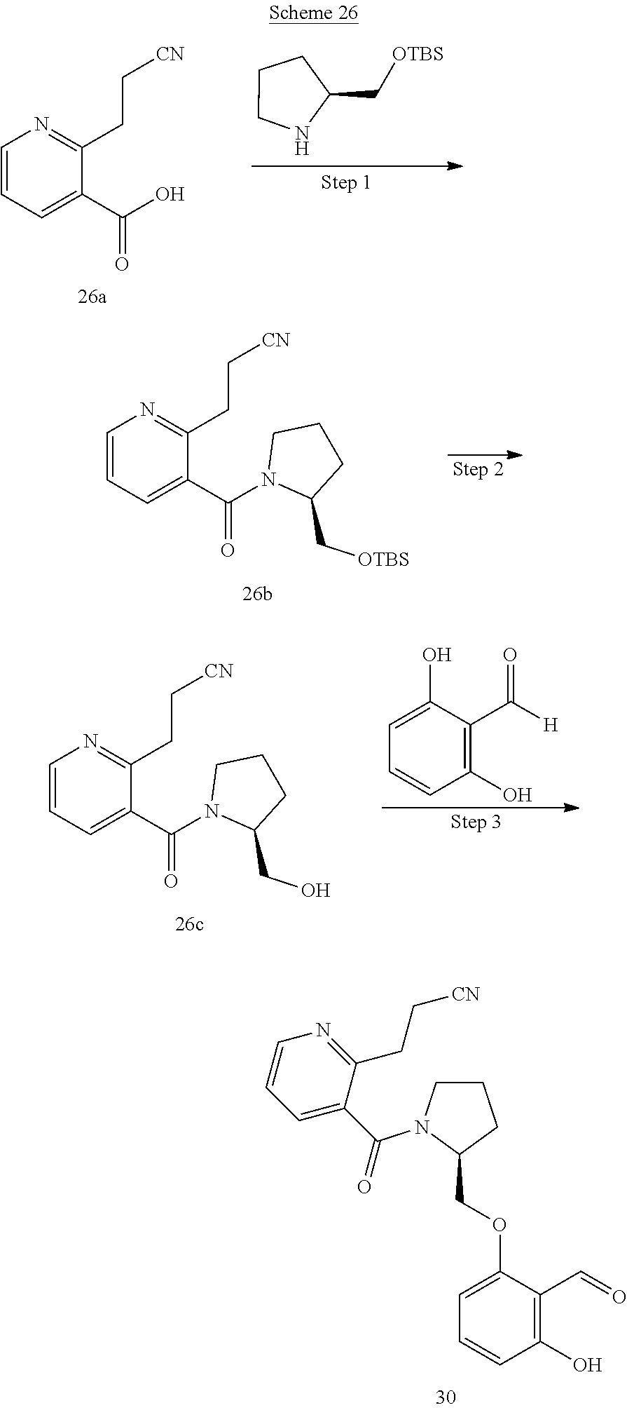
C1(C(=O)O)=CC=CN=C1CC[CN].C1CCNC1C[OTBS].C1(C[OTBS])CCCN1C(C1=CC=CN=C1CC[CN])=O.C1(CO)CCCN1C(C1=CC=CN=C1CC[CN])=O.C1=CC(O)=C(C([H])=O)C(O)=C1.C1(COC2=CC=CC(O)=C2C=O)CCCN1C(C1=CC=CN=C1CC[CN])=O
